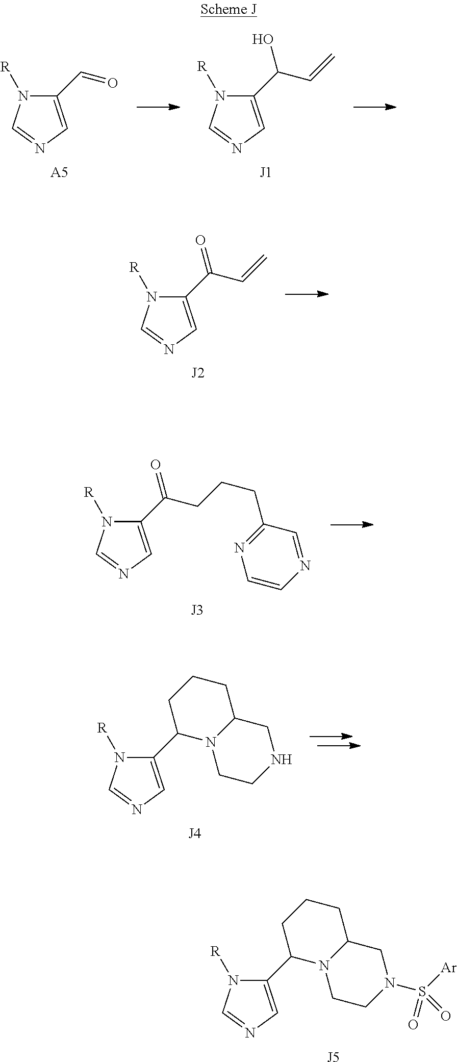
[J5].[Ar]S(=O)(=O)N1CCN2C(C3=CN=CN3[R])CCCC2C1.C1(C=O)=CN=CN1[R].[A5].[J1].C1(C(C=C)O)=CN=CN1[R].[J2].C1(C(C=C)=O)=CN=CN1[R].C1(C(CCCC2=NC=CN=C2)=O)=CN=CN1[R].[J4].C1(C2N3CCNCC3CCC2)=CN=CN1[R]
